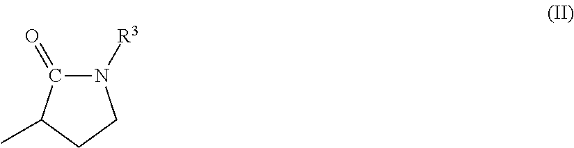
N1([R3])C(=O)C(C)CC1
